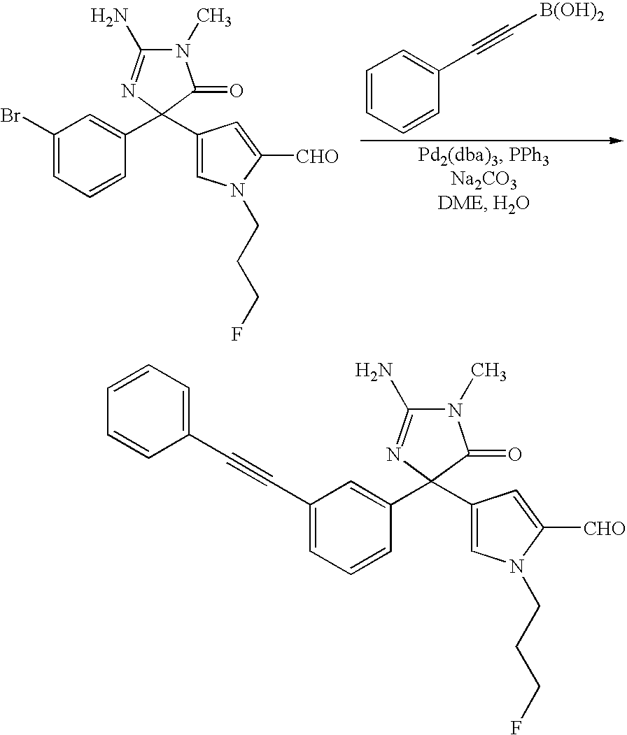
C1(Br)=CC=CC(C2(C3=CN(CCCF)C([CHO])=C3)C(=O)N(C)C(N)=N2)=C1.C1=CC=CC(C#C[B(OH)2])=C1.C1(C#CC2=CC=CC=C2)=CC=CC(C2(C3=CN(CCCF)C([CHO])=C3)C(=O)N(C)C(N)=N2)=C1
